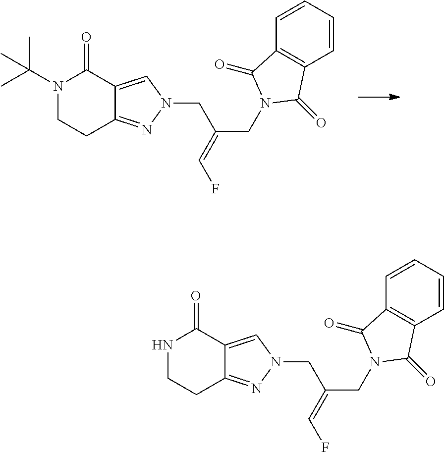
C(C(CN1C(=O)C2=C(C1=O)C=CC=C2)=CF)N1N=C2CCNC(=O)C2=C1.C(C(CN1C(=O)C2=C(C1=O)C=CC=C2)=CF)N1N=C2CCN(C(C)(C)C)C(=O)C2=C1
